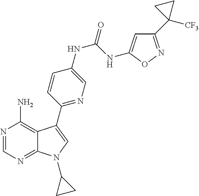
N1=CN=C2C(=C1N)C(C1=NC=C(NC(NC3=CC(C4([CF3])CC4)=NO3)=O)C=C1)=CN2C1CC1
